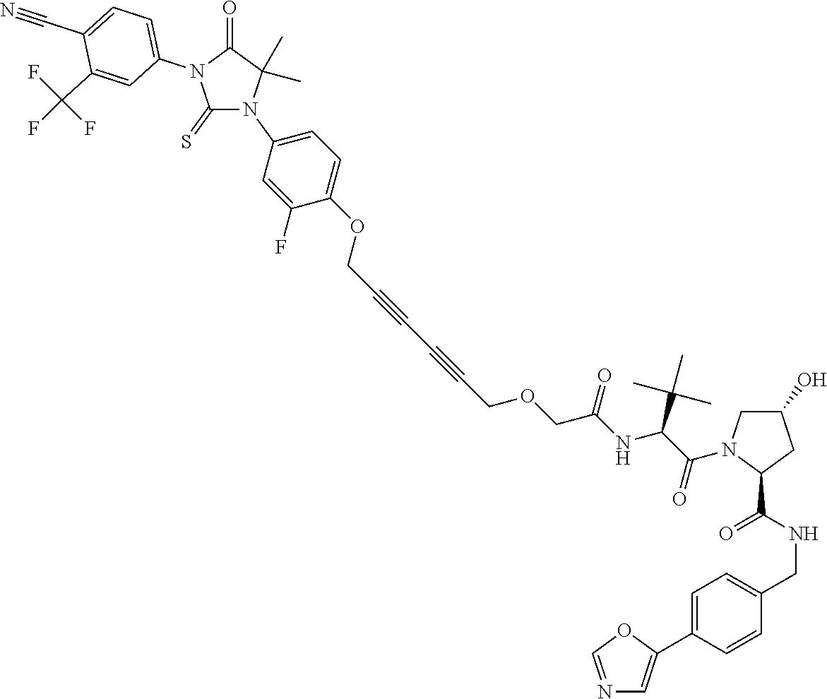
C1(=S)N(C2=CC=C(OCC#CC#CCOCC(NC(C(C)(C)C)C(=O)N3CC(O)CC3C(=O)NCC3=CC=C(C4=CN=CO4)C=C3)=O)C(F)=C2)C(C)(C)C(=O)N1C1=CC=C(C#N)C(C(F)(F)F)=C1
